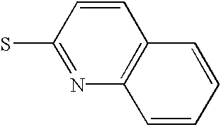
C1=CC(S)=NC2=C1C=CC=C2
